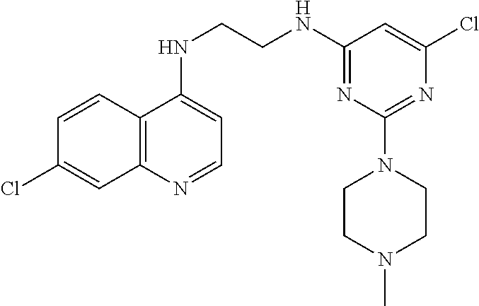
C1=CC2=C(C=C1Cl)N=CC=C2NCCNC1=NC(N2CCN(C)CC2)=NC(Cl)=C1
